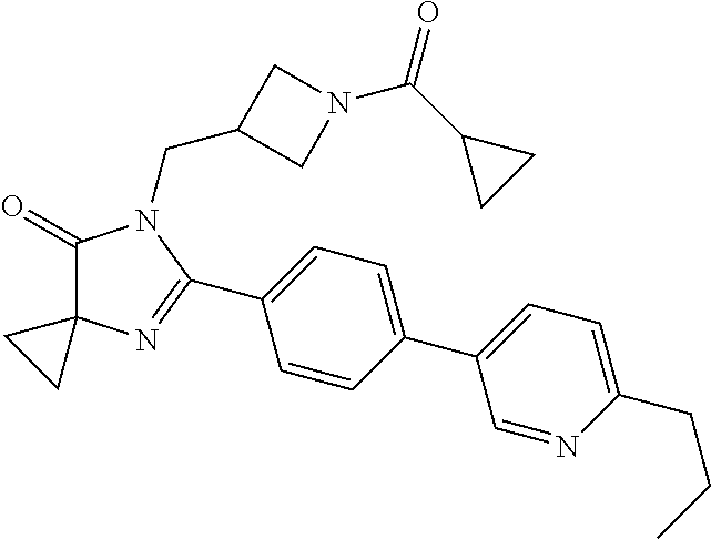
C1(=O)C2(N=C(C3=CC=C(C4=CC=C(CCC)N=C4)C=C3)N1CC1CN(C(C3CC3)=O)C1)CC2
